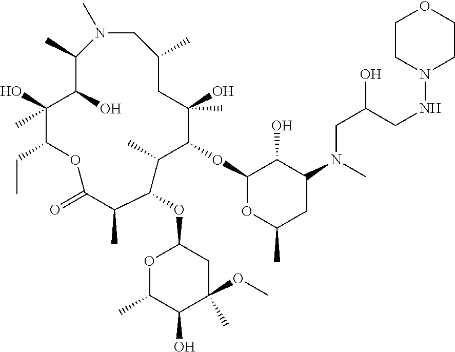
N1(C)CC(C)CC(O)(C)C(OC2OC(C)CC(N(CC(CNN3CCOCC3)O)C)C2O)C(C)C(OC2OC(C)C(O)C(C)(OC)C2)C(C)C(=O)OC(CC)C(O)(C)C(O)C1C
